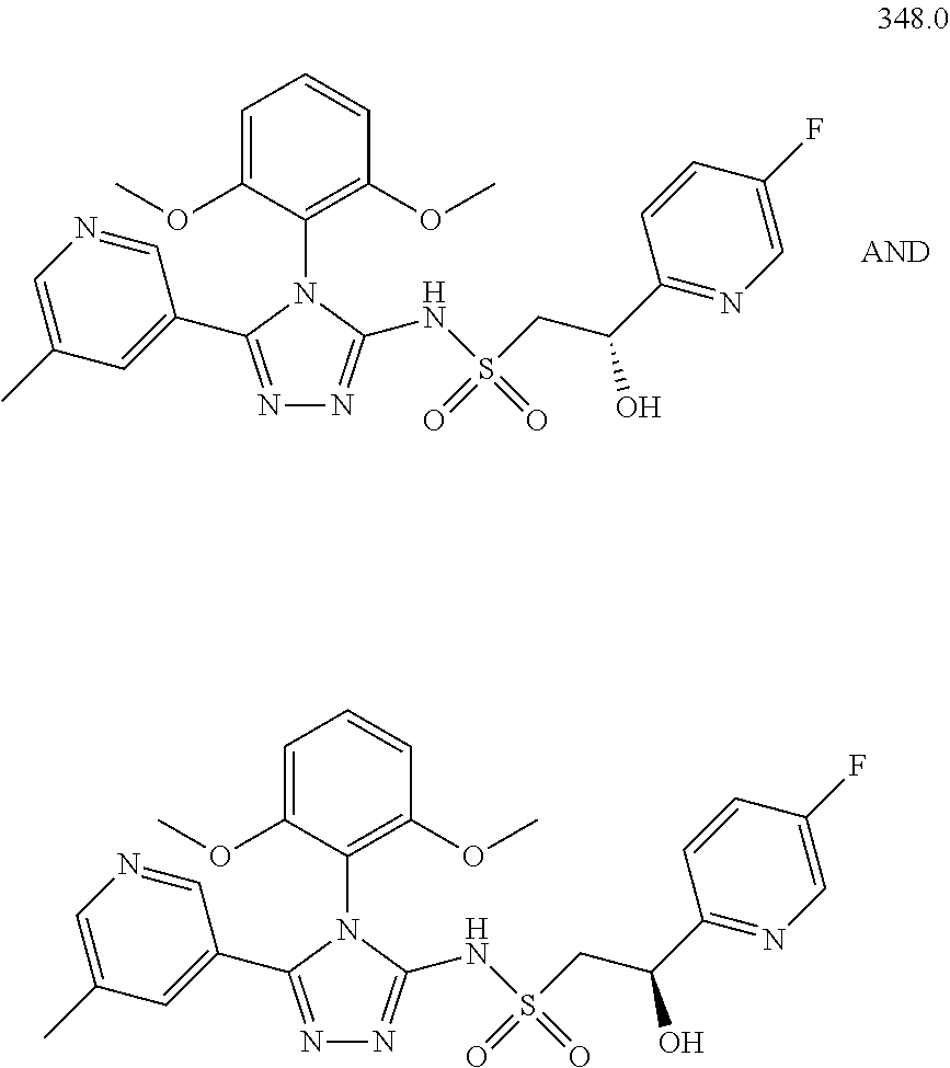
N1=C(C2=CC(C)=CN=C2)N(C2=C(OC)C=CC=C2OC)C(NS(=O)(=O)CC(C2=NC=C(F)C=C2)O)=N1.N1=C(C2=CC(C)=CN=C2)N(C2=C(OC)C=CC=C2OC)C(NS(=O)(=O)CC(C2=NC=C(F)C=C2)O)=N1
